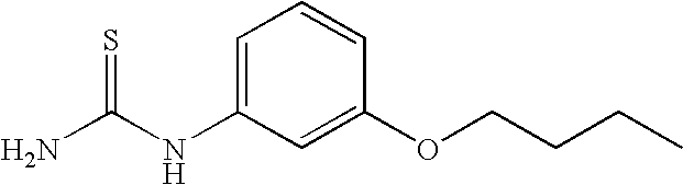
NC(NC1=CC=CC(OCCCC)=C1)=S
